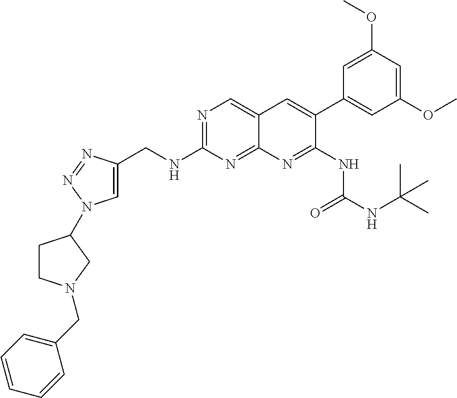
N1=C(NCC2=CN(C3CCN(CC4=CC=CC=C4)C3)N=N2)N=C2C(=C1)C=C(C1=CC(OC)=CC(OC)=C1)C(NC(NC(C)(C)C)=O)=N2
